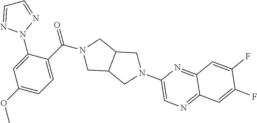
C1=C(N2N=CC=N2)C(C(=O)N2CC3C(C2)CN(C2=CN=C4C(=N2)C=C(F)C(F)=C4)C3)=CC=C1OC
